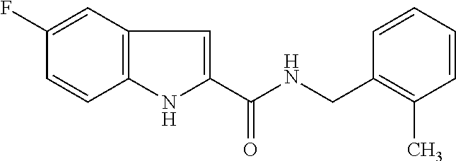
C1(F)=CC2=C(C=C1)NC(C(NCC1=C(C)C=CC=C1)=O)=C2
